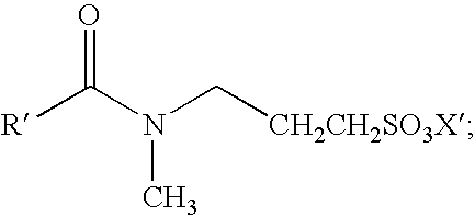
N(C[CH2CH2SO3X])(C([R])=O)C
